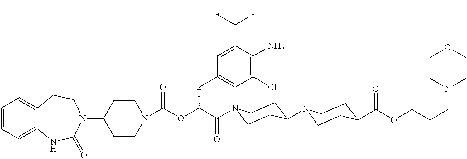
C1(N2CCC3=CC=CC=C3NC2=O)CCN(C(OC(C(=O)N2CCC(N3CCC(C(OCCCN4CCOCC4)=O)CC3)CC2)CC2=CC(Cl)=C(N)C(C(F)(F)F)=C2)=O)CC1
